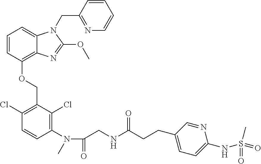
C1=CC(OCC2=C(Cl)C=CC(N(C(=O)CNC(CCC3=CC=C(NS(C)(=O)=O)N=C3)=O)C)=C2Cl)=C2C(=C1)N(CC1=NC=CC=C1)C(OC)=N2
